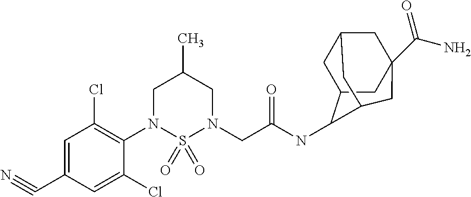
C1=C(C#N)C=C(Cl)C(N2S(=O)(=O)N(CC(NC3C4CC5CC(C(=O)N)(CC3C5)C4)=O)CC(C)C2)=C1Cl
